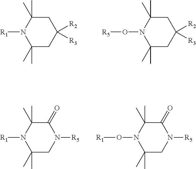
C1(C)(C)CC([R2])([R3])CC(C)(C)N1[R1].C1(C)(C)CC([R2])([R3])CC(C)(C)N1O[R5].C1(C)(C)CN([R5])C(=O)C(C)(C)N1[R1].C1(C)(C)CN([R5])C(=O)C(C)(C)N1O[R1]
